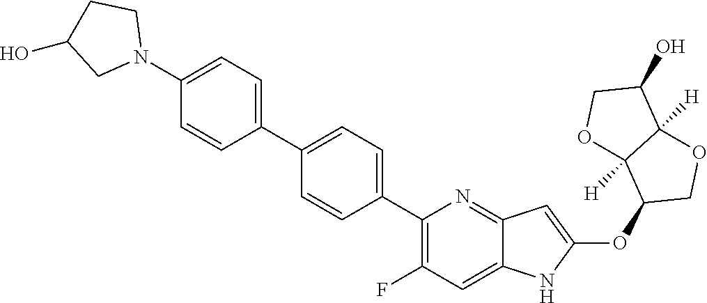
C1(C2=CC=C(C3=C(F)C=C4C(=N3)C=C(OC3COC5([H])C3([H])OCC5O)N4)C=C2)=CC=C(N2CCC(O)C2)C=C1
